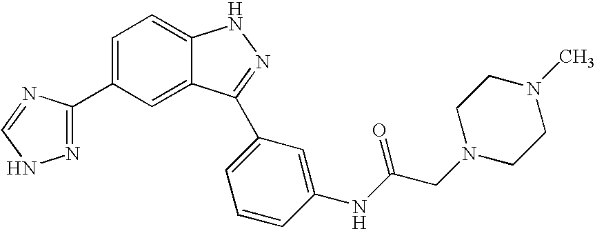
C1(C2=NNC=N2)=CC=C2C(=C1)C(C1=CC=CC(NC(CN3CCN(C)CC3)=O)=C1)=NN2
